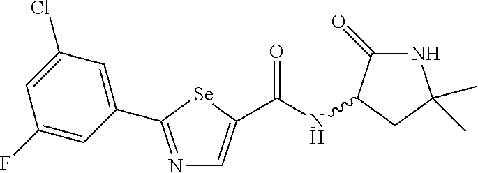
N1=C(C2=CC(Cl)=CC(F)=C2)[Se]C(C(NC2C(=O)NC(C)(C)C2)=O)=C1
